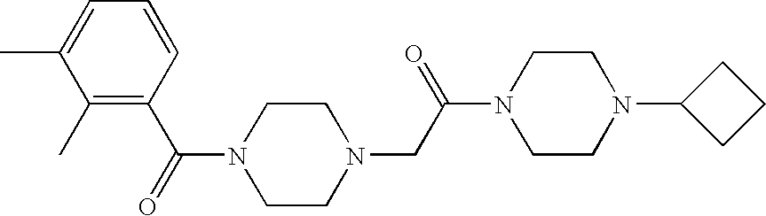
C1(C)=C(C(N2CCN(CC(=O)N3CCN(C4CCC4)CC3)CC2)=O)C=CC=C1C
